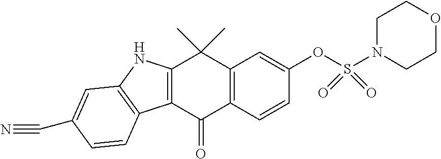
C12=C(C(=O)C3=C(C1(C)C)C=C(OS(N1CCOCC1)(=O)=O)C=C3)C1=C(N2)C=C(C#N)C=C1
